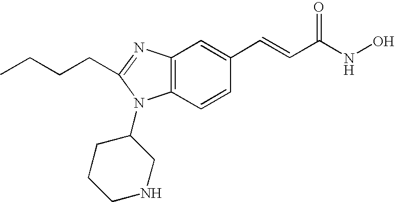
C12=C(C=CC(C=CC(=O)NO)=C1)N(C1CCCNC1)C(CCCC)=N2
